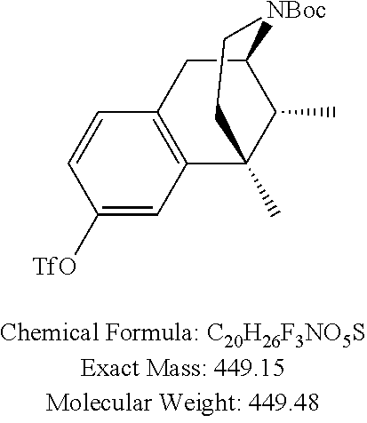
C1C2=C(C3(C)C(C)C1[NBoc]CC3)C=C([TfO])C=C2
